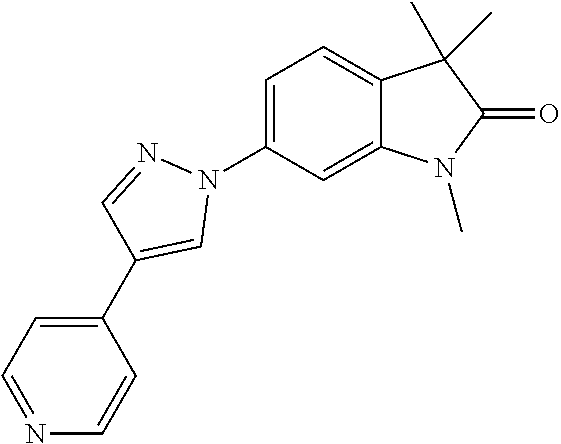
C1=C(N2N=CC(C3=CC=NC=C3)=C2)C=C2C(=C1)C(C)(C)C(=O)N2C
